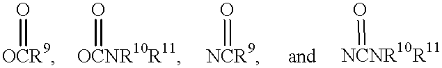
[OCR9]=O.[OCNR10R11]=O.[NCR9]=O.[NCNR10R11]=O
